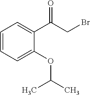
C1=CC=C(OC(C)C)C(C(CBr)=O)=C1
